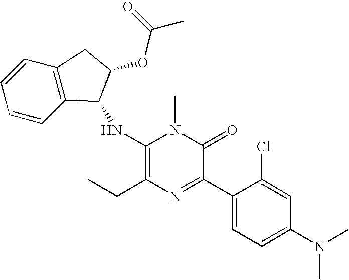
C1(NC2C3=C(C=CC=C3)CC2OC(C)=O)=C(CC)N=C(C2=CC=C(N(C)C)C=C2Cl)C(=O)N1C
